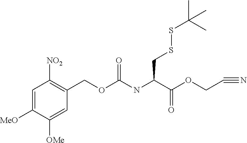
C1([NO2])=C(COC(NC(C(OCC#N)=O)CSSC(C)(C)C)=O)C=C([OMe])C([MeO])=C1
